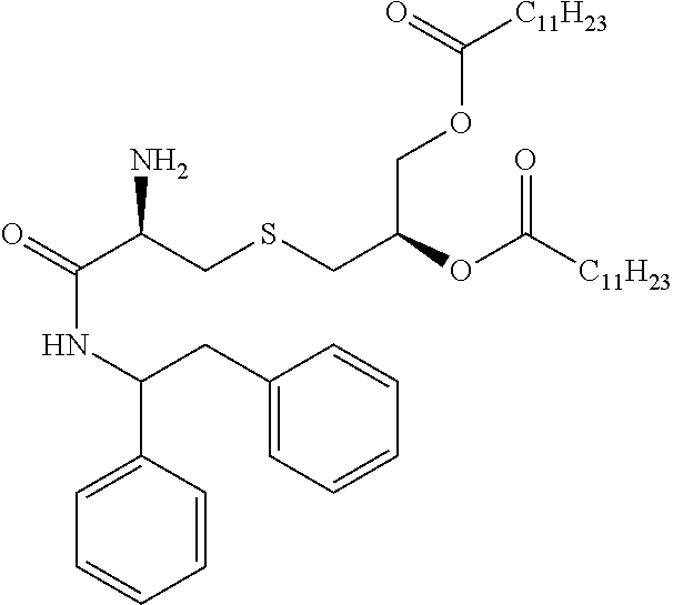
O=C(C(CSCC(OC([C11H23])=O)COC([C11H23])=O)N)NC(C1=CC=CC=C1)CC1=CC=CC=C1
